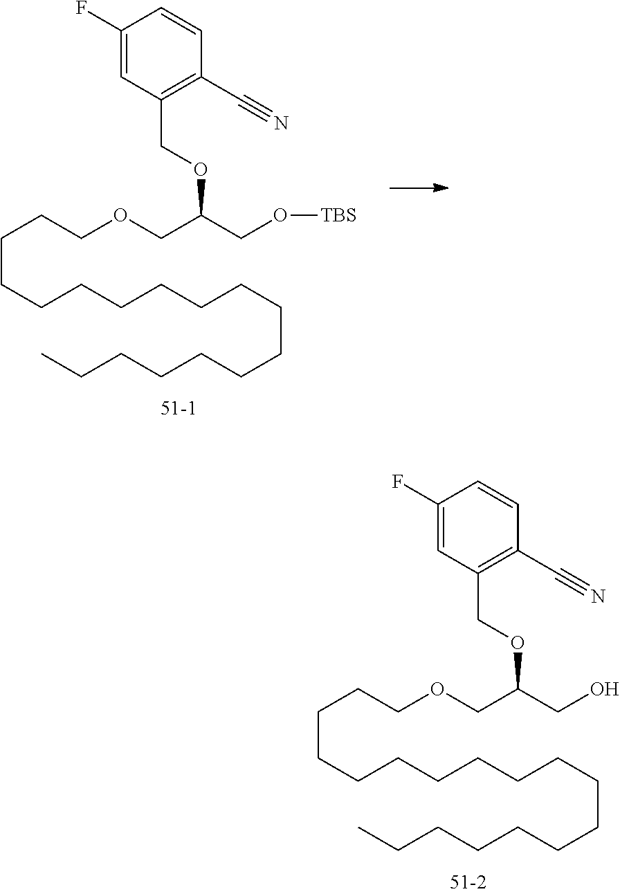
C(CCCCCCCCCCCCC)CCCCOCC(CO)OCC1=C(C#N)C=CC(F)=C1.C(CCCCCCCCCCCCC)CCCCOCC(CO[TBS])OCC1=C(C#N)C=CC(F)=C1
